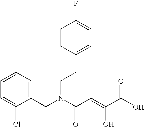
C1=CC=C(CN(C(C=C(C(O)=O)O)=O)CCC2=CC=C(F)C=C2)C(Cl)=C1
